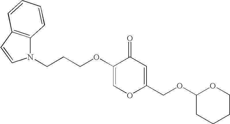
C1=C(OCCCN2C3=C(C=C2)C=CC=C3)C(=O)C=C(COC2CCCCO2)O1
